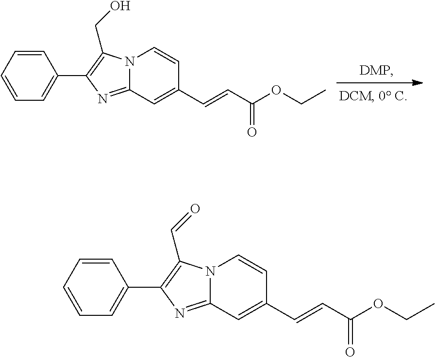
C1=CC=CC(C2=C(CO)N3C(=N2)C=C(C=CC(OCC)=O)C=C3)=C1.C1=CC=CC(C2=C(C=O)N3C(=N2)C=C(C=CC(OCC)=O)C=C3)=C1
